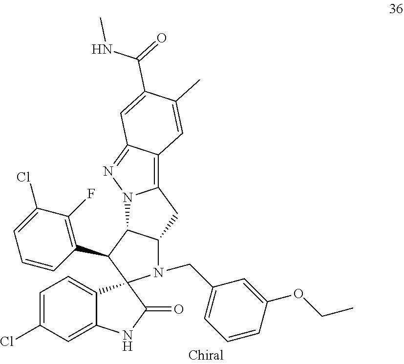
C1=C(Cl)C=C2C(=C1)C1(C(=O)N2)N(CC2=CC=CC(OCC)=C2)C2C(C1C1=C(F)C(Cl)=CC=C1)N1C(=C3C(=N1)C=C(C(NC)=O)C(C)=C3)C2
